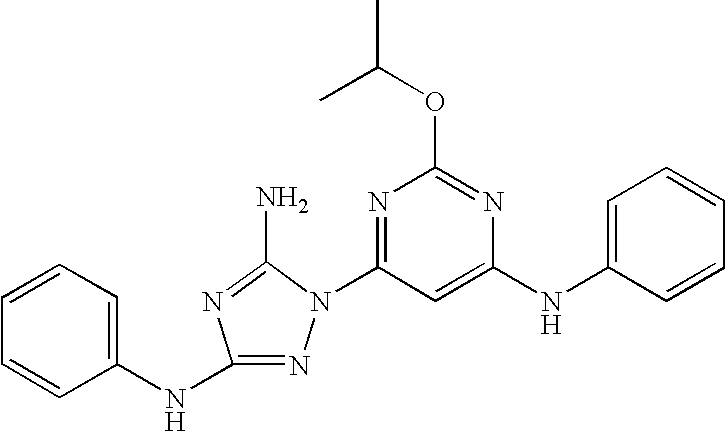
N1=C(NC2=CC=CC=C2)N=C(N)N1C1=NC(OC(C)C)=NC(NC2=CC=CC=C2)=C1
